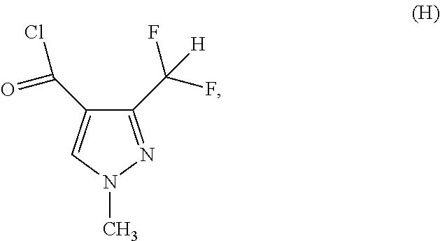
C1(C(F)(F)[H])=NN(C)C=C1C(=O)Cl
